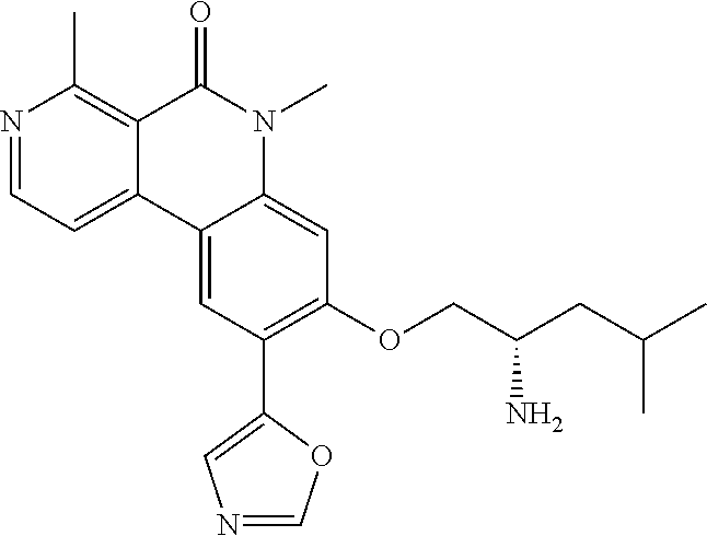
N1=CC=C2C(=C1C)C(=O)N(C)C1=CC(OCC(CC(C)C)N)=C(C3=CN=CO3)C=C21
